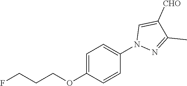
C1=C(OCCCF)C=CC(N2N=C(C)C([CHO])=C2)=C1
